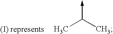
CC(C)->C
